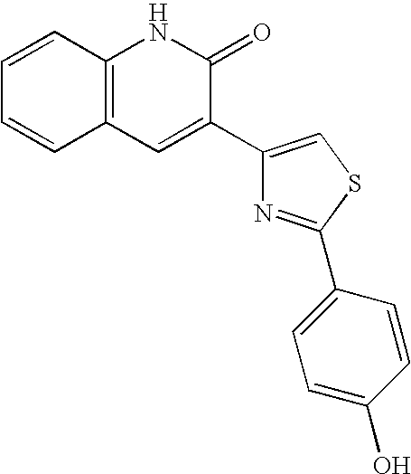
C1=CC2=C(C=C1)C=C(C1=CSC(C3=CC=C(O)C=C3)=N1)C(=O)N2
